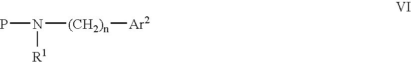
PN([R1])[(CH2)n][Ar2]
